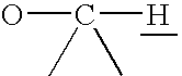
OC([H])(C)C
